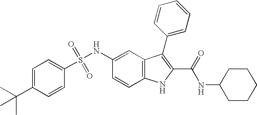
C1=C(C(C)(C)C)C=CC(S(NC2=CC3=C(C=C2)NC(C(=O)NC2CCCCC2)=C3C2=CC=CC=C2)(=O)=O)=C1
